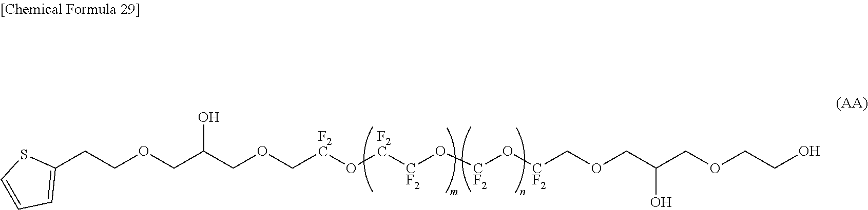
C1(CCOCC(COC[F2C]O[F2C][CF2]O[CF2]O[CF2]COCC(COCCO)O)O)=CC=CS1
